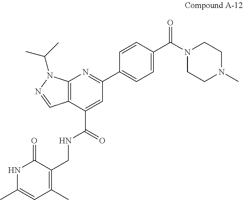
C12=C(C(C(=O)NCC3=C(C)C=C(C)NC3=O)=CC(C3=CC=C(C(N4CCN(C)CC4)=O)C=C3)=N1)C=NN2C(C)C
